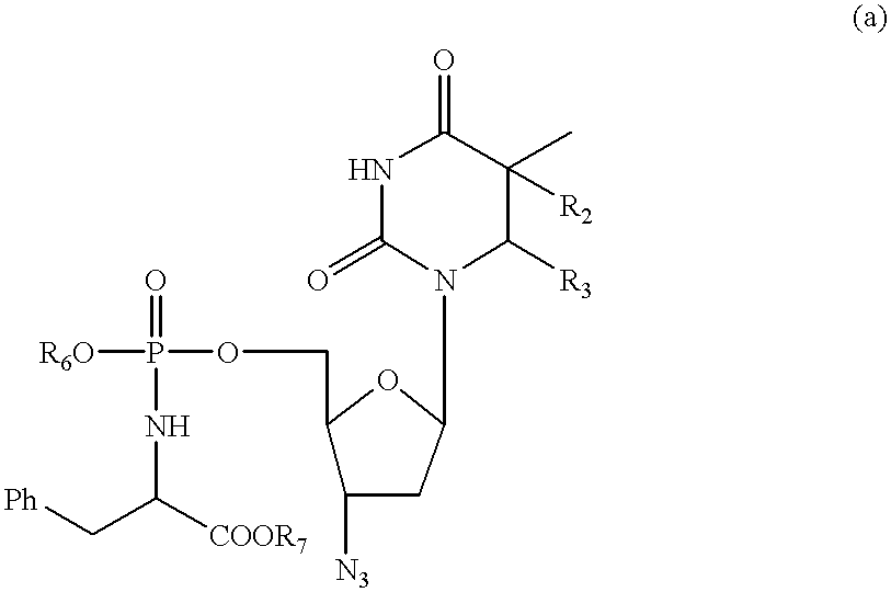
[R6O]P(OCC1C([N3])CC(N2C([R3])C(C)([R2])C(=O)NC2=O)O1)(=O)NC([COOR7])C[Ph]
